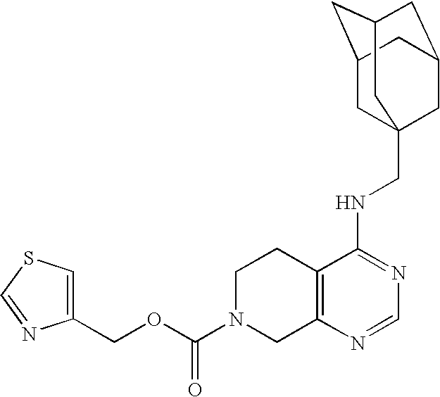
C12=C(N=CN=C1NCC13CC4CC(CC(C1)C4)C3)CN(C(OCC1=CSC=N1)=O)CC2
